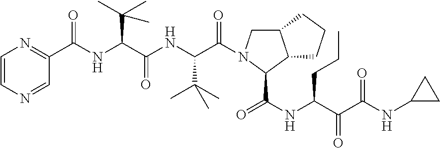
C1=CN=CC(C(NC(C(NC(C(=O)N2CC3C(C2C(NC(C(C(NC2CC2)=O)=O)CCC)=O)CCC3)C(C)(C)C)=O)C(C)(C)C)=O)=N1
